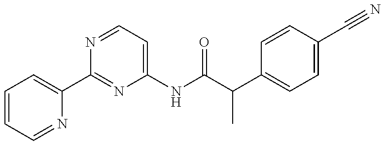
C1=CC=NC(C2=NC(NC(=O)C(C)C3=CC=C(C#N)C=C3)=CC=N2)=C1
